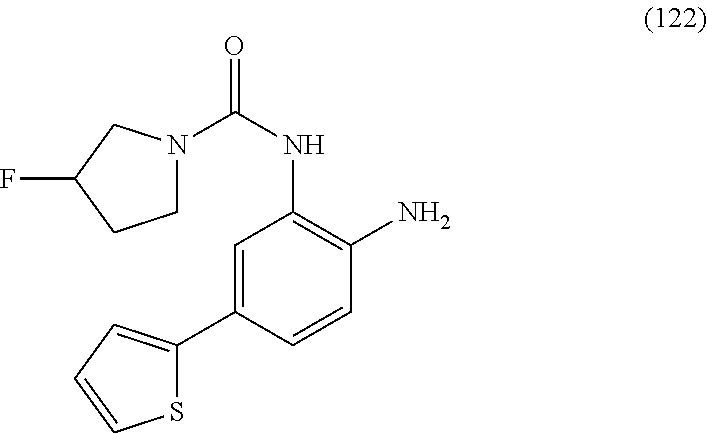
O=C(NC1=C(N)C=CC(C2=CC=CS2)=C1)N1CCC(F)C1
